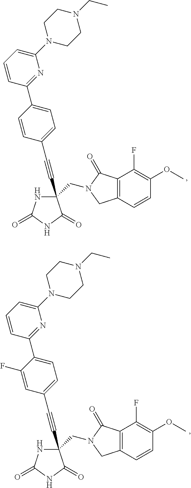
C(#CC1=CC=C(C2=NC(N3CCN(CC)CC3)=CC=C2)C=C1)C1(CN2CC3=C(C2=O)C(F)=C(OC)C=C3)NC(=O)NC1=O.C(#CC1=CC=C(C2=NC(N3CCN(CC)CC3)=CC=C2)C(F)=C1)C1(CN2CC3=C(C2=O)C(F)=C(OC)C=C3)NC(=O)NC1=O
